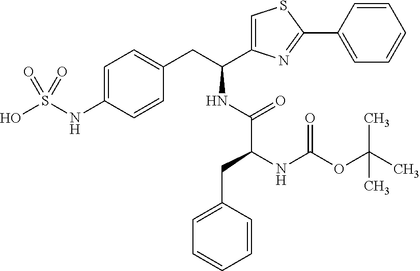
C1=C(NS(O)(=O)=O)C=CC(CC(C2=CSC(C3=CC=CC=C3)=N2)NC(C(NC(OC(C)(C)C)=O)CC2=CC=CC=C2)=O)=C1
